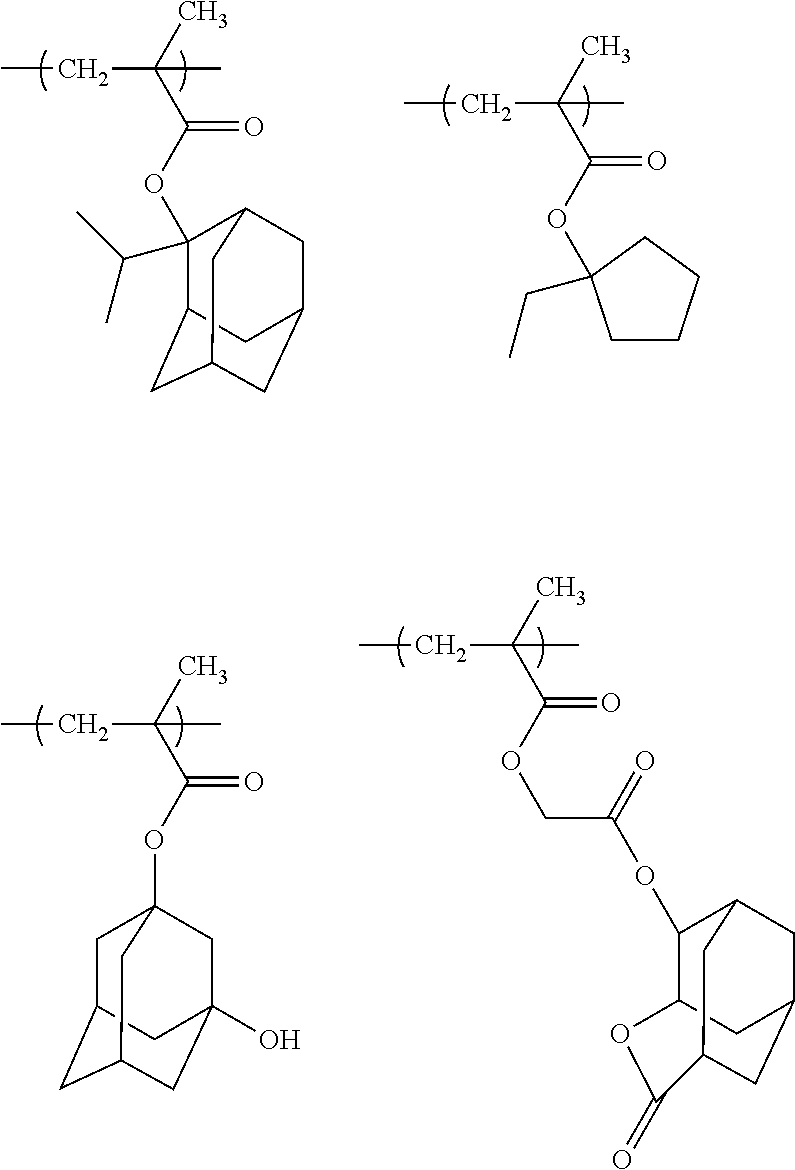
CCC(C)(C(OC1(C(C)C)C2CC3CC(CC1C3)C2)=O)C.CCC(C)(C(OC1(CC)CCCC1)=O)C.CCC(C)(C(=O)OC12CC3CC(CC(O)(C1)C3)C2)C.CCC(C)(C(OCC(OC1C2OC(=O)C3CC(CC1C3)C2)=O)=O)C
